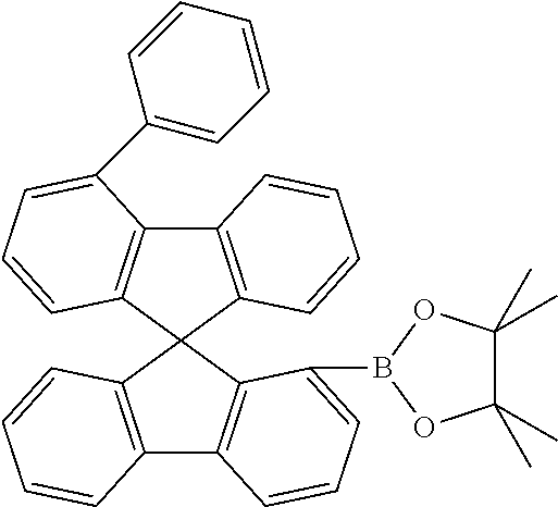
C12=C(C3(C4=C1C=CC=C4B1OC(C)(C)C(C)(C)O1)C1=C(C4=C3C=CC=C4C3=CC=CC=C3)C=CC=C1)C=CC=C2
